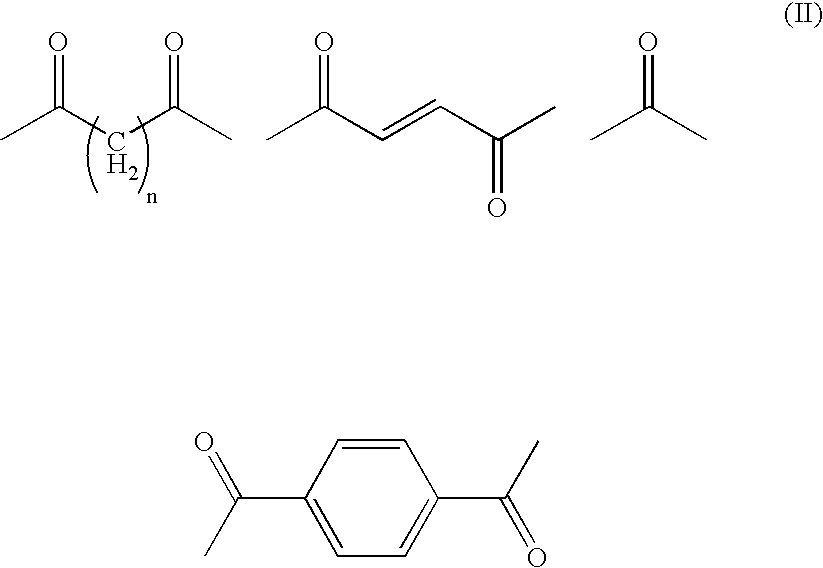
CC(CC(C)=O)=O.CC(=O)C=CC(C)=O.CC(=O)C.C1=CC(C(C)=O)=CC=C1C(C)=O
